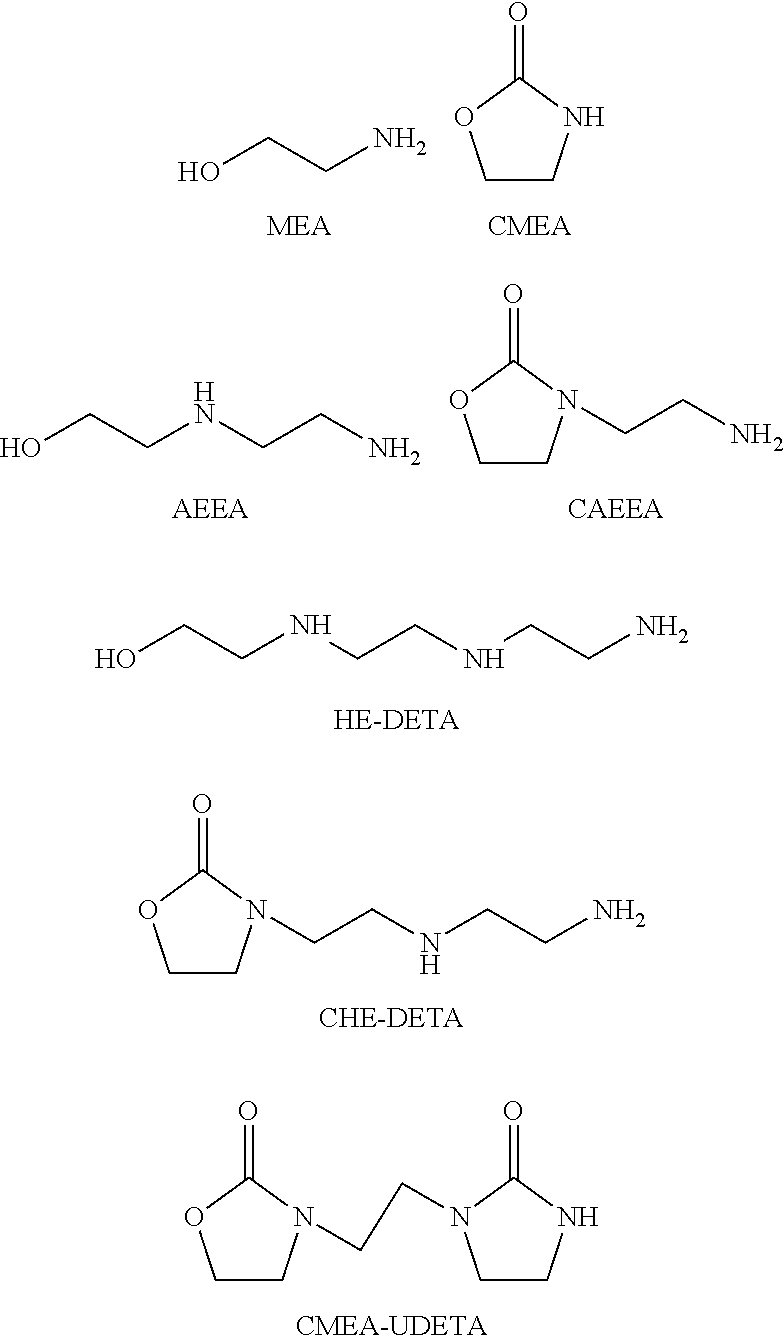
OCCNCCNCCN.C1CNC(=O)O1.C(N)CO.C1CN(CCNCCN)C(=O)O1.OCCNCCN.C1CN(CCN)C(=O)O1.C1CN(CCN2CCNC2=O)C(=O)O1
